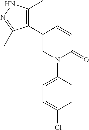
C1=CC(C2=C(C)NN=C2C)=CN(C2=CC=C(Cl)C=C2)C1=O
